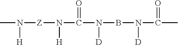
CN([H])[Z]N([H])C(=O)N([D])BN([D])C(=O)C
